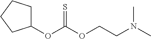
C1(OC(OCCN(C)C)=S)CCCC1
